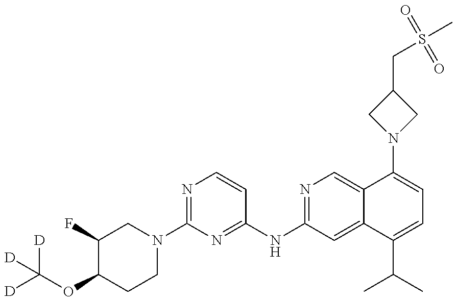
C1(F)C(OC([D])([D])[D])CCN(C2=NC=CC(NC3=NC=C4C(=C3)C(C(C)C)=CC=C4N3CC(CS(C)(=O)=O)C3)=N2)C1
